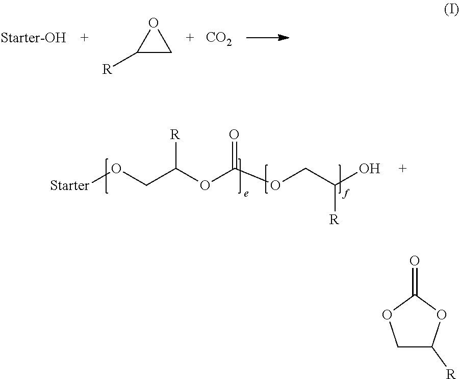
C1([R])CO1.[CO2].[Starter]OCC(OC(OCC([R])O)=O)[R].C1C([R])OC(=O)O1
